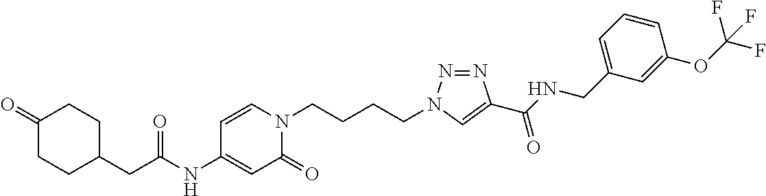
C(NC1=CC(=O)N(CCCCN2N=NC(C(NCC3=CC=CC(OC(F)(F)F)=C3)=O)=C2)C=C1)(=O)CC1CCC(=O)CC1
